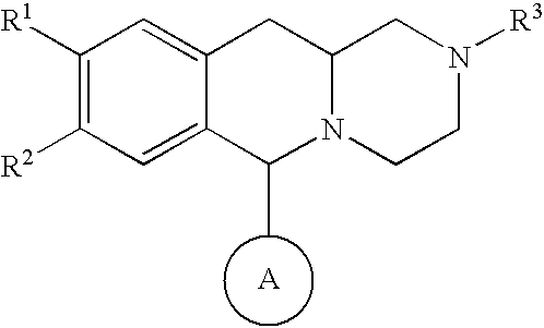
C1([R1])=C([R2])C=C2C(=C1)CC1N(C2C)CCN([R3])C1.[A]
